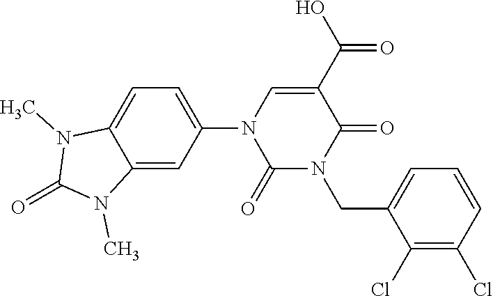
C1=C(N2C(=O)N(CC3=CC=CC(Cl)=C3Cl)C(=O)C(C(=O)O)=C2)C=C2C(=C1)N(C)C(=O)N2C
